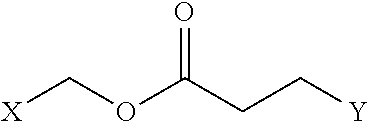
[X]COC(CC[Y])=O
